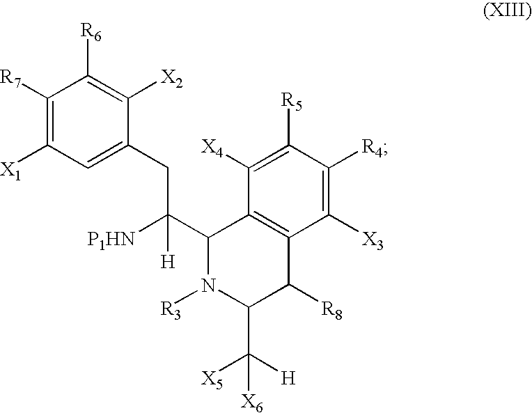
C1([R7])=C([X1])C=C(CC([P1HN])([H])C2C3=C(C([X3])=C([R4])C([R5])=C3[X4])C([R8])C(C([X5])([X6])[H])N2[R3])C([X2])=C1[R6]
